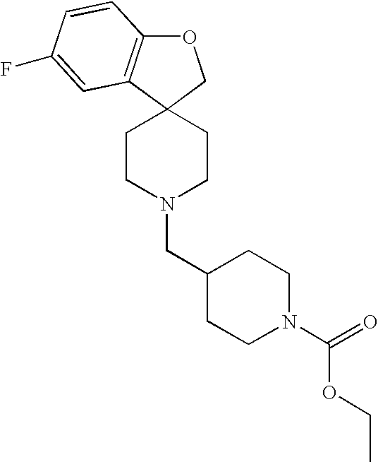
C12(CCN(CC3CCN(C(=O)OCC)CC3)CC1)COC1=C2C=C(F)C=C1
